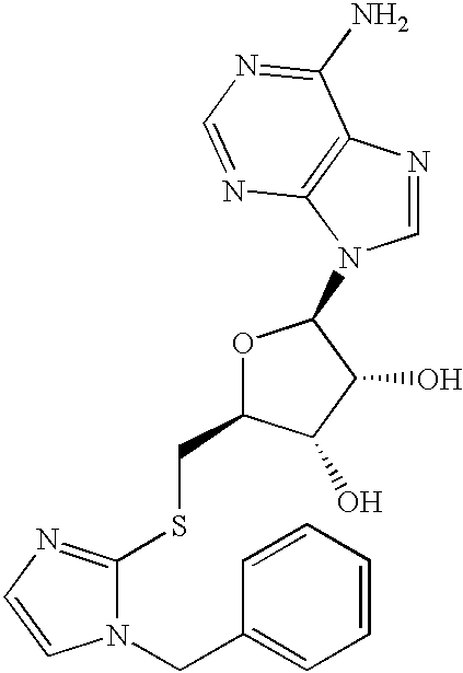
C(C1OC(N2C=NC3=C2N=CN=C3N)C(O)C1O)SC1=NC=CN1CC1=CC=CC=C1
